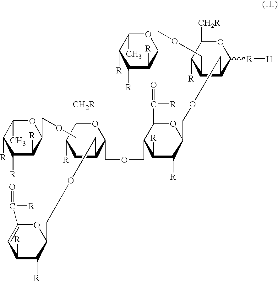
C1([R])C([R])C(COCC2C(COCC3C([R])C([R])C=C(C([R])=O)O3)C(COCC3C([R])C([R])C(COCC4C(COCC5C([R])C([R])C([R])C(C)O5)C([R])C([CH2R])OC4[R][H])OC3C([R])=O)OC([CH2R])C2[R])OC(C)C1[R]
